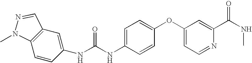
C1(NC(NC2=CC=C(OC3=CC=NC(C(NC)=O)=C3)C=C2)=O)=CC2=C(C=C1)N(C)N=C2
